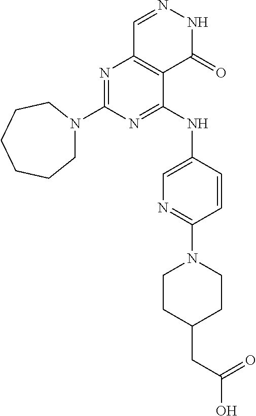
N1=C(N2CCCCCC2)N=C(NC2=CN=C(N3CCC(CC(O)=O)CC3)C=C2)C2=C1C=NNC2=O
